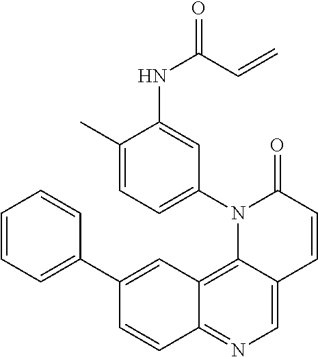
C12=C3C(=CN=C1C=CC(C1=CC=CC=C1)=C2)C=CC(=O)N3C1=CC=C(C)C(NC(C=C)=O)=C1
